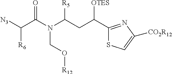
[N3]C(C(N(C(CC(C1=NC([CO2R12])=CS1)[OTES])[R5])CO[R12])=O)[R6]
